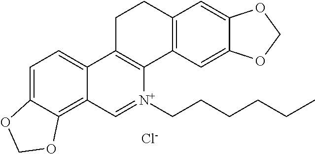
C1=C2C(=C3C(=C1)C1=C([N+](CCCCCC)=C3)C3=C(CC1)C=C1C(=C3)OCO1)OCO2.[Cl-]
